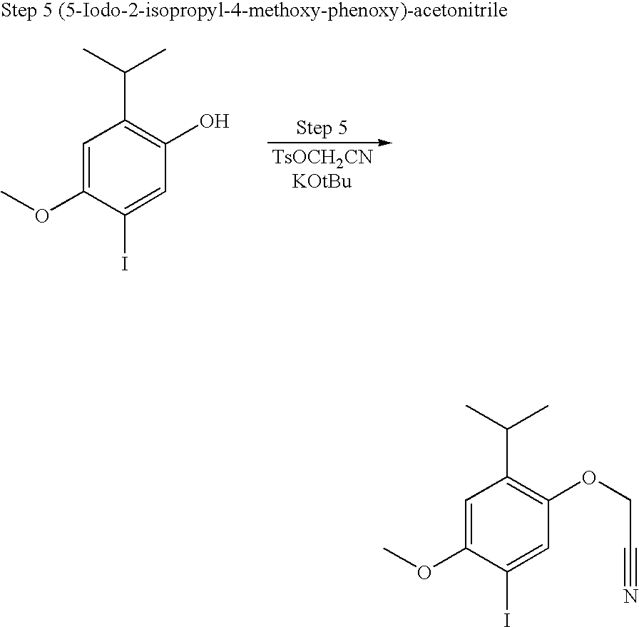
[TsOCH2CNKOtBu].C1=C(OC)C(I)=CC(O)=C1C(C)C.C1=C(OC)C(I)=CC(OCC#N)=C1C(C)C
